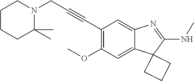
C12=CC(OC)=C(C#CCN3CCCCC3(C)C)C=C1N=C(NC)C21CCC1
